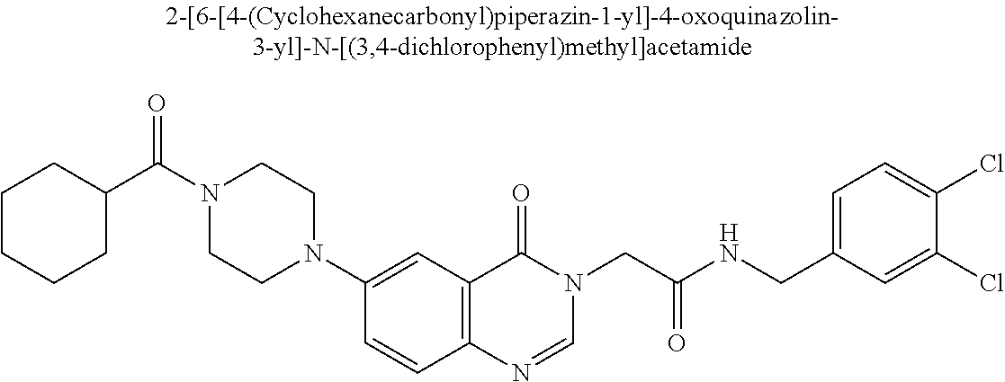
N1(C(C2CCCCC2)=O)CCN(C2=CC3=C(C=C2)N=CN(CC(=O)NCC2=CC=C(Cl)C(Cl)=C2)C3=O)CC1
